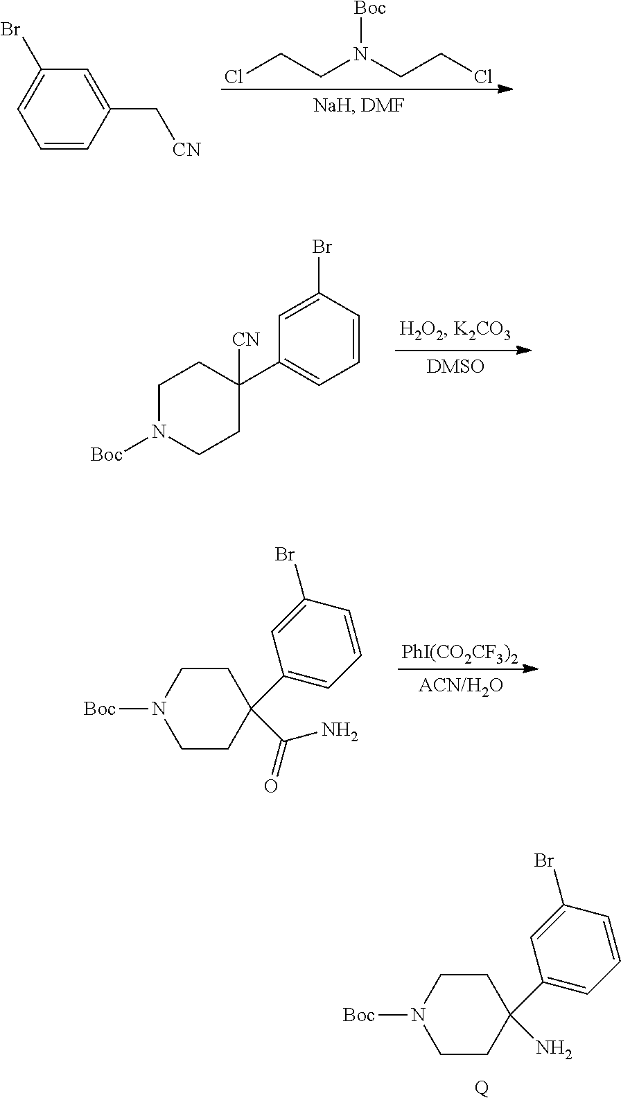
C1=C(Br)C=C(C[CN])C=C1.C(Cl)CN(CCCl)[Boc].C1(C2([CN])CCN([Boc])CC2)=CC=CC(Br)=C1.C1CC(C(=O)N)(C2=CC=CC(Br)=C2)CCN1[Boc].[PhI(CO2CF3)2].C1CC(N)(C2=CC=CC(Br)=C2)CCN1[Boc].[Q]
